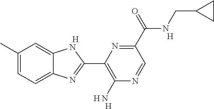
[H].C1(C)=CC=C2C(=C1)NC(C1=C(N)N=CC(C(NCC3CC3)=O)=N1)=N2.[H].[H].[H]
